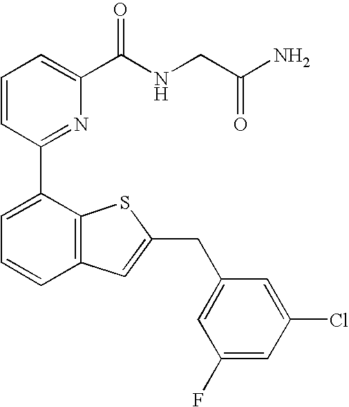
C1=CC(C2=CC=CC3=C2SC(CC2=CC(F)=CC(Cl)=C2)=C3)=NC(C(NCC(N)=O)=O)=C1
